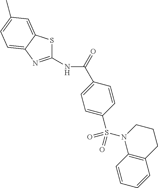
C1(NC(=O)C2=CC=C(S(N3C4=C(CCC3)C=CC=C4)(=O)=O)C=C2)=NC2=CC=C(C)C=C2S1
